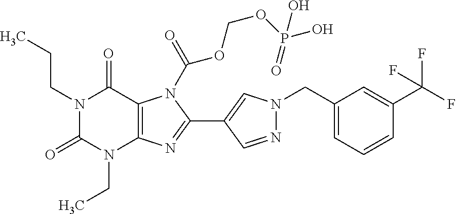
N1(CCC)C(=O)N(CC)C2=C(C1=O)N(C(=O)OCOP(=O)(O)O)C(C1=CN(CC3=CC=CC(C(F)(F)F)=C3)N=C1)=N2
